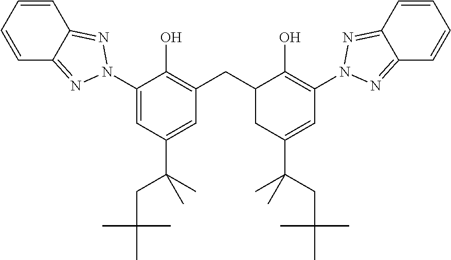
C1(N2N=C3C=CC=CC3=N2)=CC(C(CC(C)(C)C)(C)C)=CC(CC2CC(C(CC(C)(C)C)(C)C)=CC(N3N=C4C=CC=CC4=N3)=C2O)=C1O
